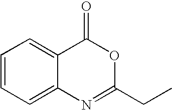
C1=CC=C2C(=C1)C(=O)OC(CC)=N2
